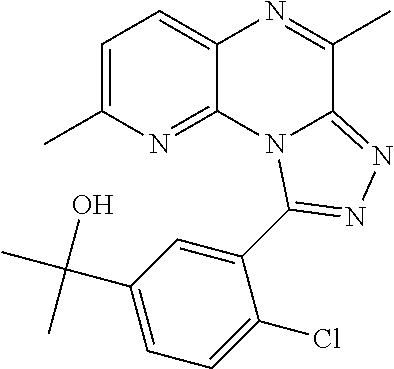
C1=C(C)N=C2C(=C1)N=C(C)C1=NN=C(C3=CC(C(C)(O)C)=CC=C3Cl)N21
